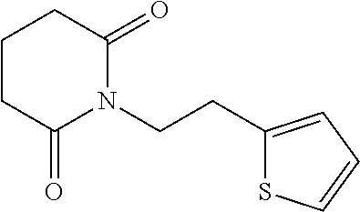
C1C(=O)N(CCC2=CC=CS2)C(=O)CC1
